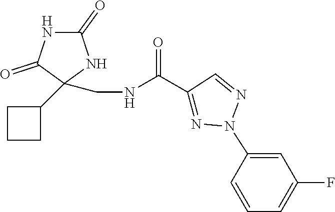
C1(=O)NC(=O)C(C2CCC2)(CNC(C2=NN(C3=CC(F)=CC=C3)N=C2)=O)N1
